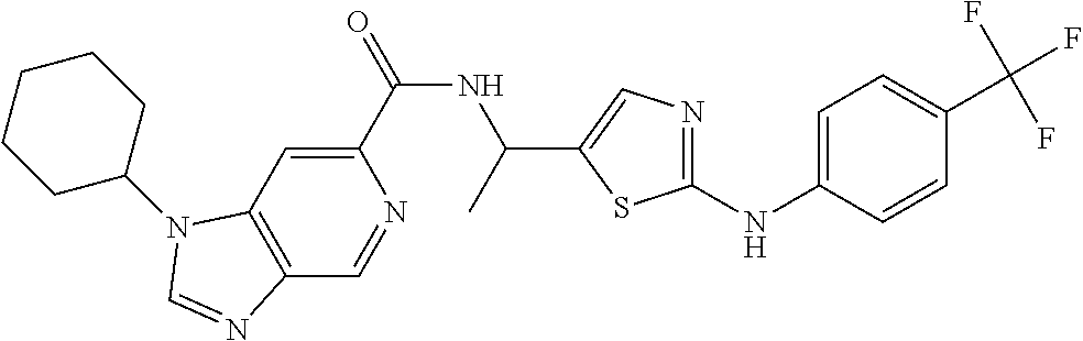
C1(C(=O)NC(C)C2=CN=C(NC3=CC=C(C(F)(F)F)C=C3)S2)=CC2=C(C=N1)N=CN2C1CCCCC1
